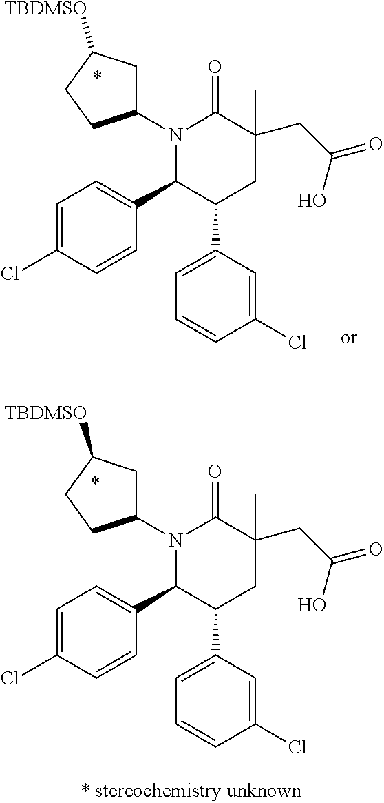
N1(C2CC([TBDMSO])CC2)C(C2=CC=C(Cl)C=C2)C(C2=CC=CC(Cl)=C2)CC(CC(=O)O)(C)C1=O.N1(C2CC([TBDMSO])CC2)C(C2=CC=C(Cl)C=C2)C(C2=CC=CC(Cl)=C2)CC(C)(CC(=O)O)C1=O
